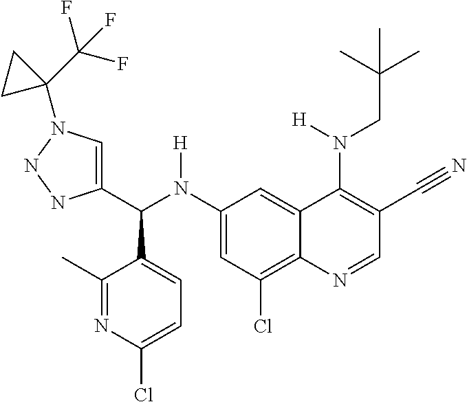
C1(N(C(C2=CN(C3(C(F)(F)F)CC3)NN2)C2=CC=C(Cl)N=C2C)[H])=CC(Cl)=C2C(=C1)C(N(CC(C)(C)C)[H])=C(C#N)C=N2
